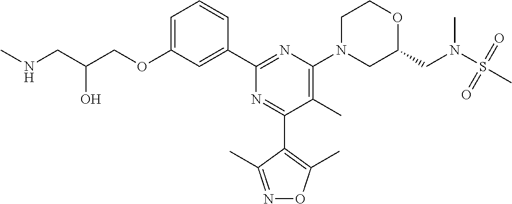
C1=C(OCC(CNC)O)C=C(C2=NC(N3CC(CN(S(C)(=O)=O)C)OCC3)=C(C)C(C3=C(C)ON=C3C)=N2)C=C1
